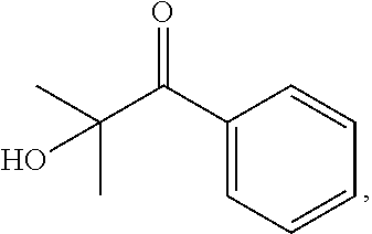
C1(C(C(C)(C)O)=O)=CC=CC=C1
